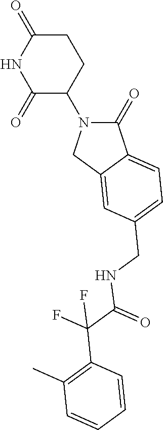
C1(=O)N(C2C(=O)NC(=O)CC2)CC2=CC(CNC(C(C3=C(C)C=CC=C3)(F)F)=O)=CC=C12
